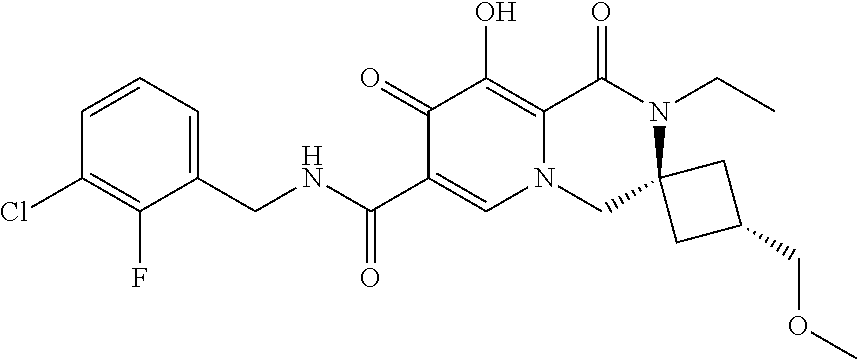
C1=CC=C(CNC(C2=CN3C(=C(O)C2=O)C(=O)N(CC)C2(C3)CC(COC)C2)=O)C(F)=C1Cl
